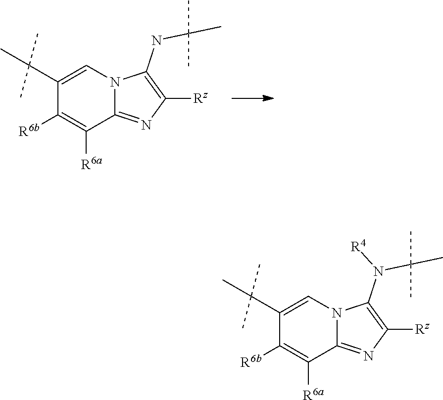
C12=NC([Rz])=C(NC(C)(C)C)N1C=C(C(C)(C)C)C([R6b])=C2[R6a].C1([R6b])=C([R6a])C2=NC([Rz])=C(N([R4])C(C)(C)C)N2C=C1C(C)(C)C
